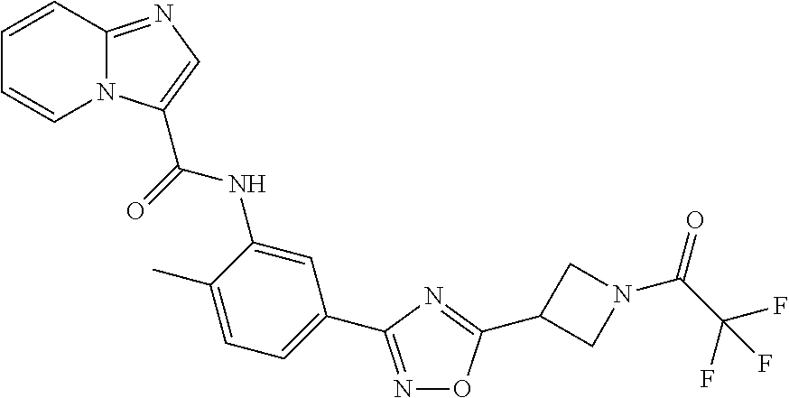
N1=C(C2=CC=C(C)C(NC(=O)C3=CN=C4N3C=CC=C4)=C2)N=C(C2CN(C(C(F)(F)F)=O)C2)O1
